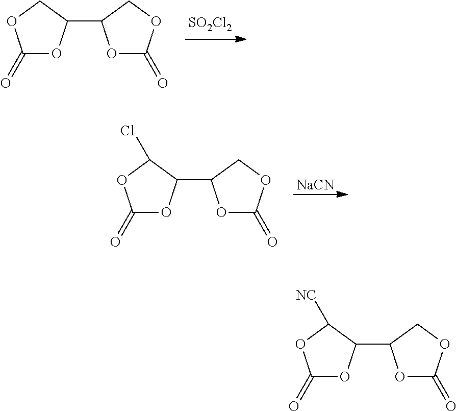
C1(=O)OC(C2OC(=O)OC2)CO1.[SO2Cl2].[NaCN].C1(=O)OC(C2OC(=O)OC2)C(Cl)O1.C1(=O)OC(C2OC(=O)OC2)C([NC])O1
